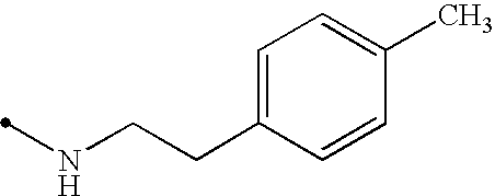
C1=C(CCNC)C=CC(C)=C1
